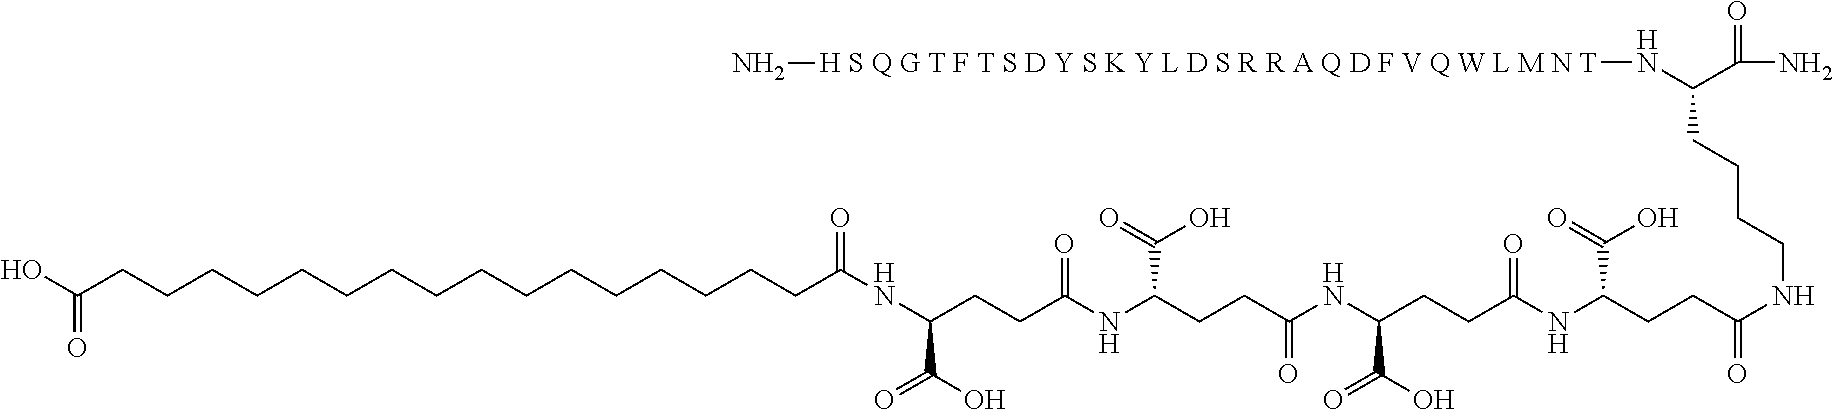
OC(CCCCCCCCCCCCCCCCC(=O)NC(CCC(NC(CCC(NC(CCC(NC(CCC(NCCCCC(C(=O)N)N[H S Q G T F T S D Y S K Y L D S R R A Q D F V Q W L M N T]N)=O)C(=O)O)=O)C(O)=O)=O)C(=O)O)=O)C(O)=O)=O
